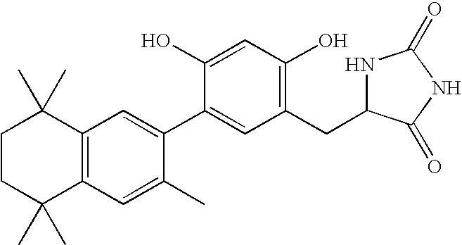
C1CC(C)(C)C2=C(C1(C)C)C=C(C1=CC(CC3NC(=O)NC3=O)=C(O)C=C1O)C(C)=C2
